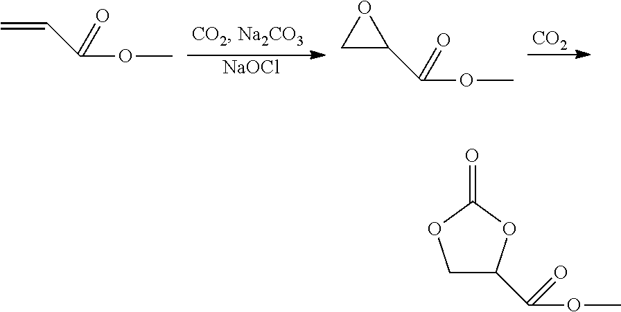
[NaOCl].[CO2].C=CC(OC)=O.C1C(C(OC)=O)O1.C1C(C(OC)=O)OC(=O)O1
